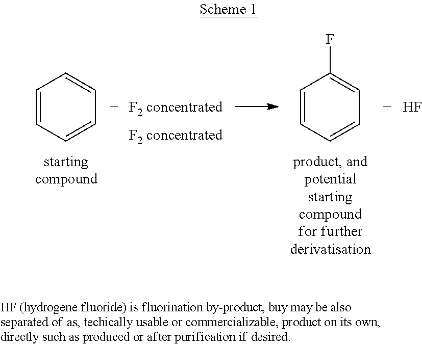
C1=CC=CC=C1.C1=CC=CC=C1F.F
